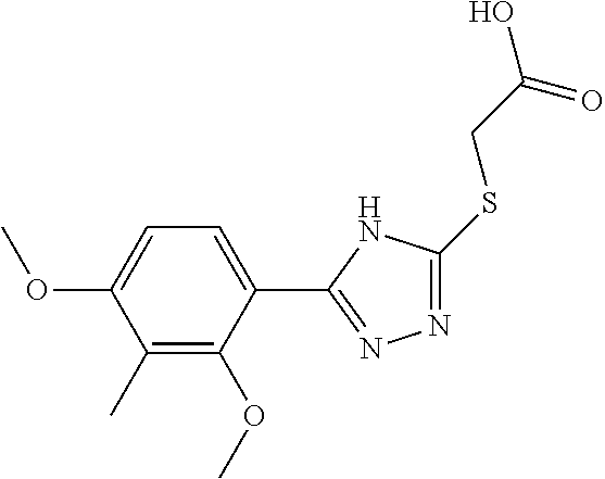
N1=C(SCC(O)=O)NC(C2=CC=C(OC)C(C)=C2OC)=N1
